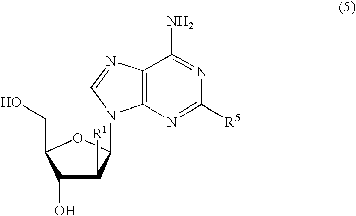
C1(O)C([R1])C(N2C3=C(N=C2)C(N)=NC([R5])=N3)OC1CO
